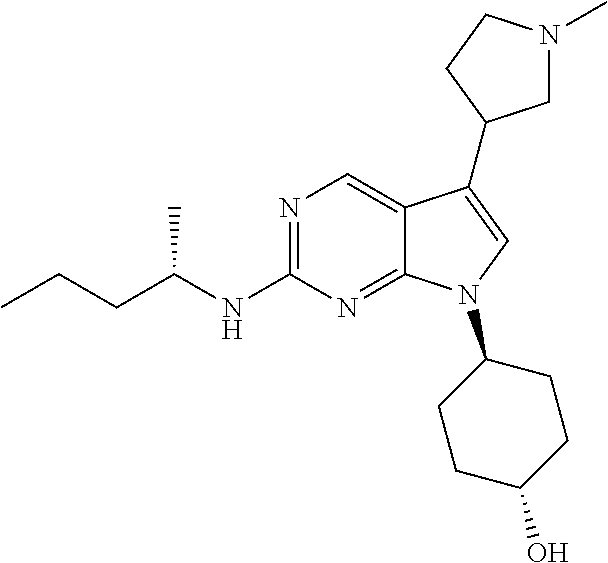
N1=C(NC(CCC)C)N=C2C(=C1)C(C1CN(C)CC1)=CN2C1CCC(O)CC1
